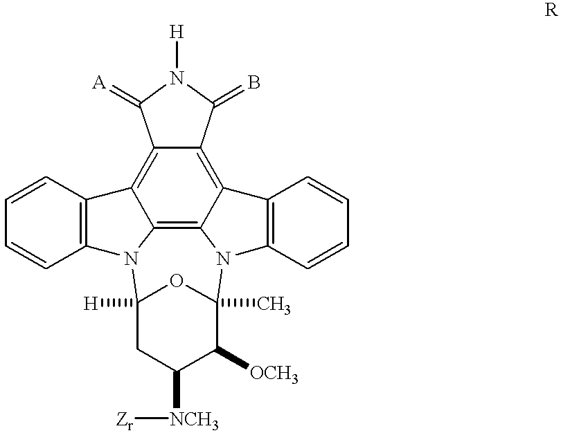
C12=C3C4=C5C(=C1C1=C(N2C2([H])CC([NCH3][Zr])C([OCH3])C(C)(N3C3=C4C=CC=C3)O2)C=CC=C1)C(=[A])N([H])C5=B
